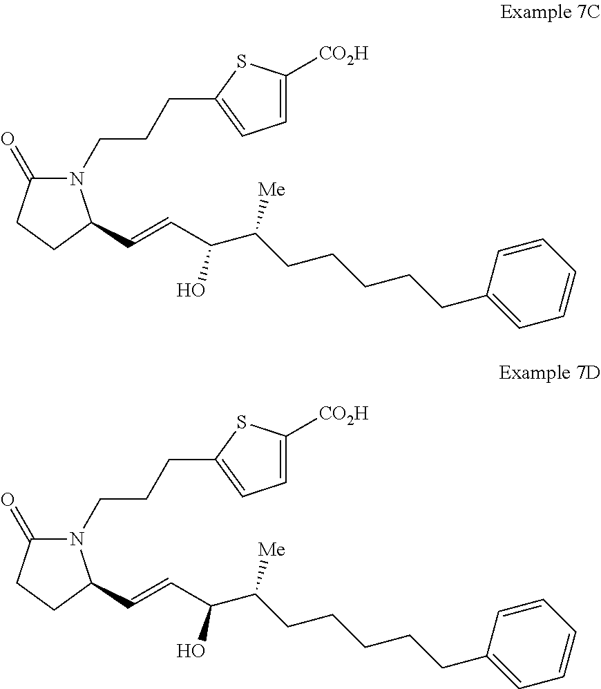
O=C1N(CCCC2=CC=C([CO2H])S2)C(C=CC(C(CCCCCC2=CC=CC=C2)[Me])O)CC1.O=C1N(CCCC2=CC=C([CO2H])S2)C(C=CC(C(CCCCCC2=CC=CC=C2)[Me])O)CC1
